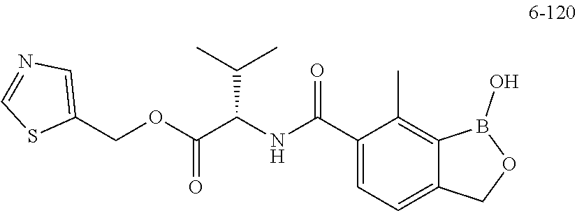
C1(C(NC(C(OCC2=CN=CS2)=O)C(C)C)=O)=CC=C2C(=C1C)B(O)OC2
